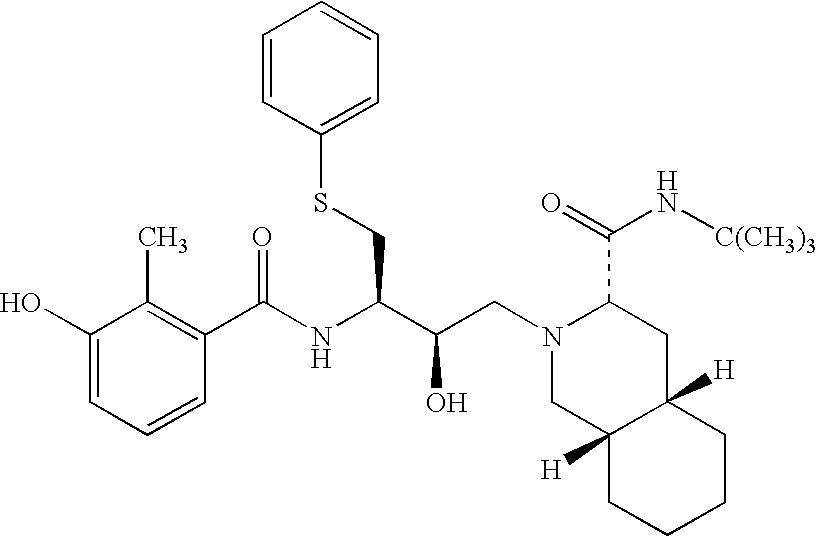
C1(O)=CC=CC(C(NC(C(CN2CC3([H])C([H])(CC2C(=O)N[C(CH3)3])CCCC3)O)CSC2=CC=CC=C2)=O)=C1C
